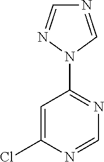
N1=CN(C2=NC=NC(Cl)=C2)N=C1
